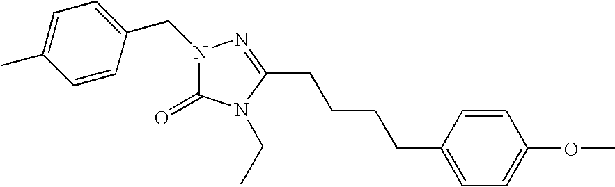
N1(CC2=CC=C(C)C=C2)C(=O)N(CC)C(CCCCC2=CC=C(OC)C=C2)=N1
